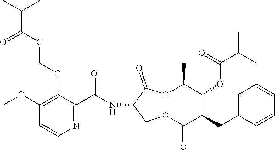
CC(C)C(OCOC1=C(OC)C=CN=C1C(NC1COC(=O)C(CC2=CC=CC=C2)C(OC(C(C)C)=O)C(C)OC1=O)=O)=O
